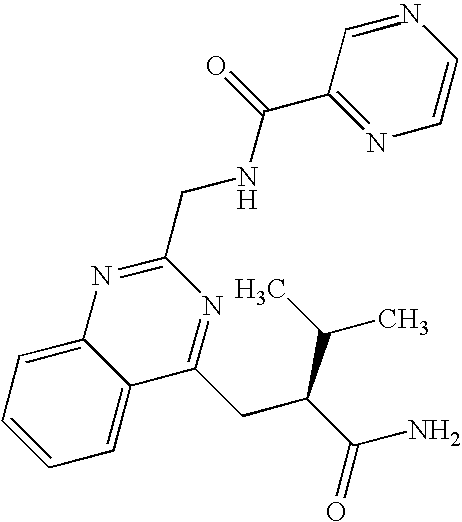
C1=CC=C2C(=C1)N=C(CNC(C1=NC=CN=C1)=O)N=C2CC(C(=O)N)C(C)C
